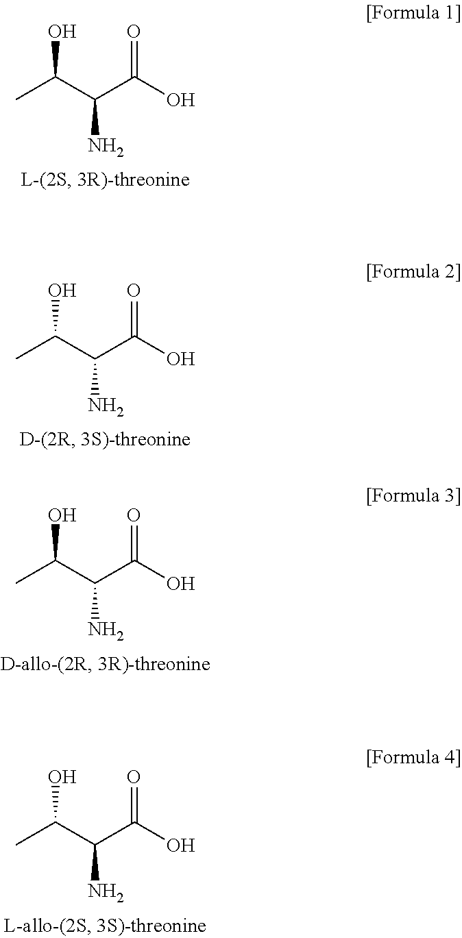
CC(C(C(O)=O)N)O.CC(C(C(O)=O)N)O.CC(C(C(O)=O)N)O.CC(C(C(O)=O)N)O
